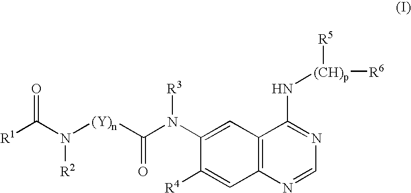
C12=C(N=CN=C1N[(CH)p]([R6])[R5])C=C([R4])C(N(C([(Y)n]N(C([R1])=O)[R2])=O)[R3])=C2
